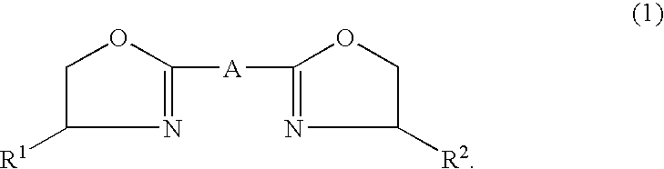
C1C([R1])N=C([A]C2=NC([R2])CO2)O1
